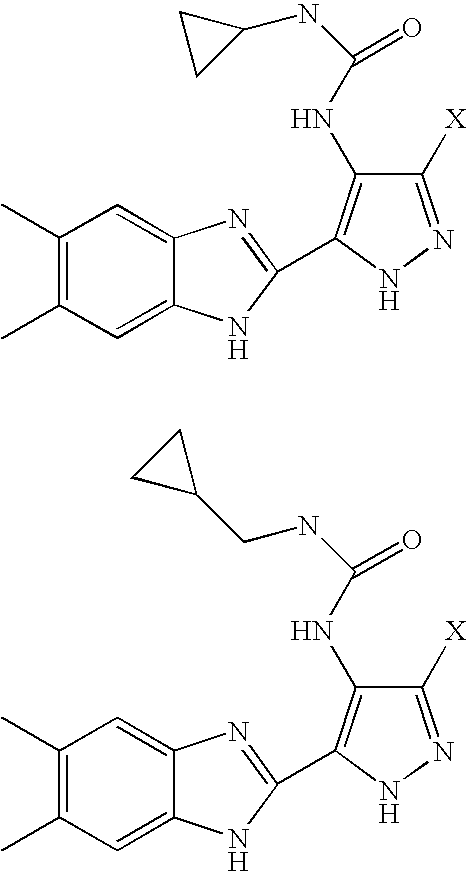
C1(C)=C(C)C=C2C(=C1)N=C(C1=C(NC(NC3CC3)=O)C([X])=NN1)N2.C1(C)=C(C)C=C2C(=C1)N=C(C1=C(NC(NCC3CC3)=O)C([X])=NN1)N2
